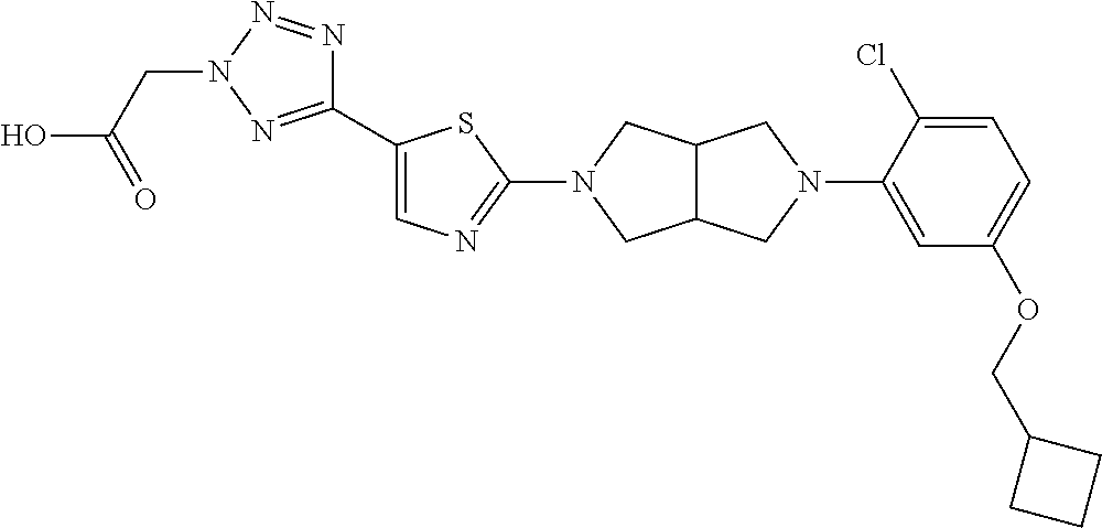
C1(C2=CN=C(N3CC4C(C3)CN(C3=CC(OCC5CCC5)=CC=C3Cl)C4)S2)=NN(CC(O)=O)N=N1
